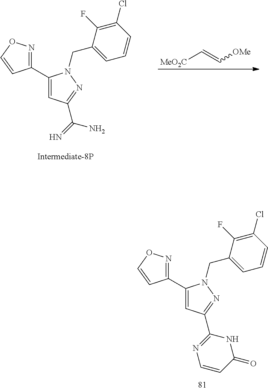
C1(C2=NOC=C2)=CC(C(=N)N)=NN1CC1=CC=CC(Cl)=C1F.[MeO2C]C=C[OMe].C1(C2=NOC=C2)=CC(C2=NC=CC(=O)N2)=NN1CC1=CC=CC(Cl)=C1F
